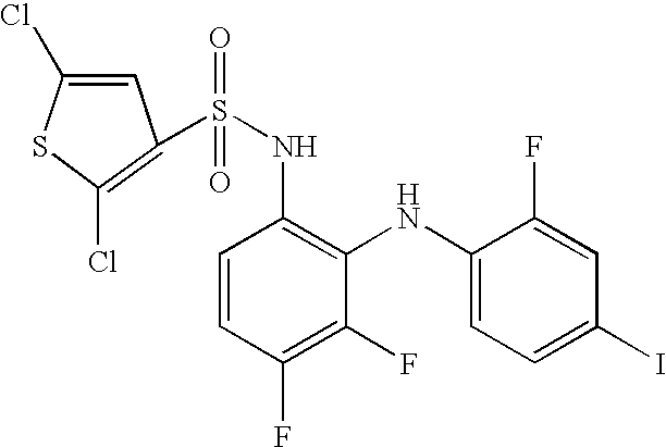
S(NC1=C(NC2=CC=C(I)C=C2F)C(F)=C(F)C=C1)(=O)(=O)C1=C(Cl)SC(Cl)=C1
